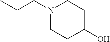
N1(CCC)CCC(O)CC1
